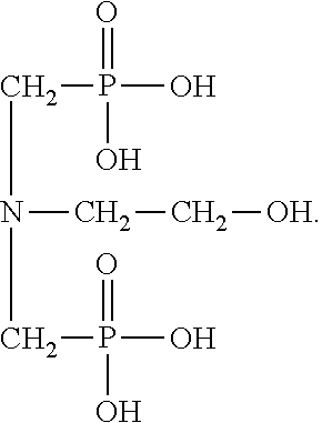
C(N(CP(O)(O)=O)CC[OH])P(O)(=O)O
